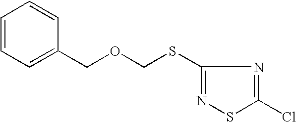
C1(SCOCC2=CC=CC=C2)=NSC(Cl)=N1
